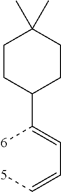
[6]C(=CC=C[5])C1CCC(C)(C)CC1
